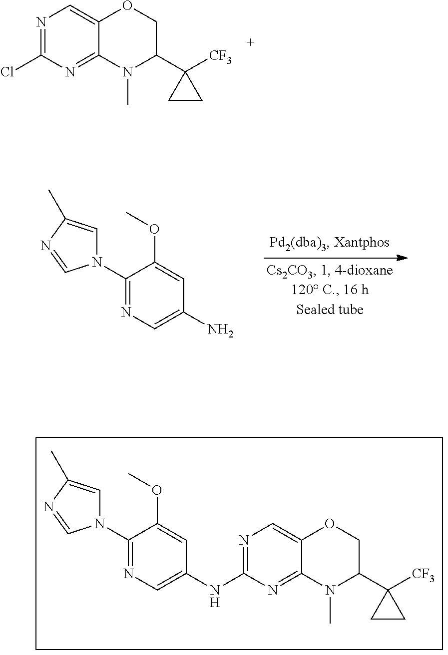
C1(N2C=C(C)N=C2)=NC=C(N)C=C1OC.C1(N2C=C(C)N=C2)=NC=C(NC2=NC=C3C(=N2)N(C)C(C2([CF3])CC2)CO3)C=C1OC.N1=C(Cl)N=C2C(=C1)OCC(C1([CF3])CC1)N2C
